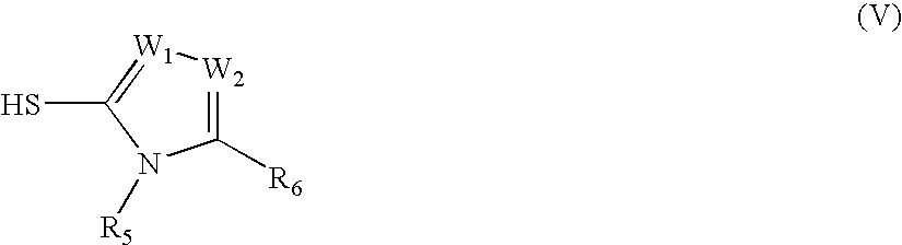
C1([R6])=[W2][W1]=C(S)N1[R5]
